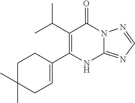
C12=NC=NN1C(=O)C(C(C)C)=C(C1=CCC(C)(C)CC1)N2
